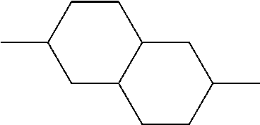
CC1CC2C(CC1)CC(C)CC2
